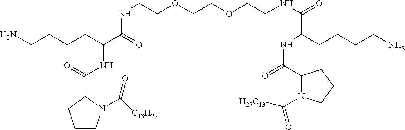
C1CN(C([C13H27])=O)C(C(=O)NC(C(=O)NCCOCCOCCNC(=O)C(CCCCN)NC(=O)C2N(C([H27C13])=O)CCC2)CCCCN)C1
